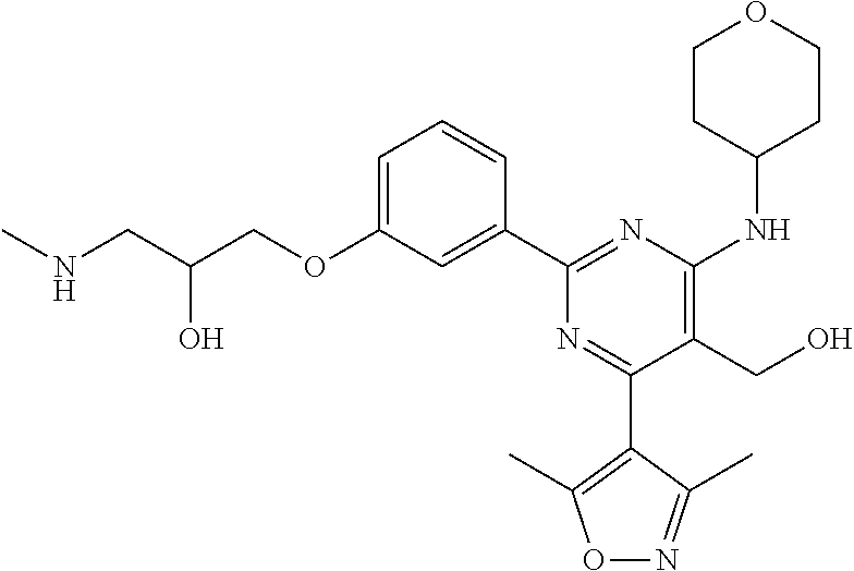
C1=C(OCC(CNC)O)C=C(C2=NC(NC3CCOCC3)=C(CO)C(C3=C(C)ON=C3C)=N2)C=C1
